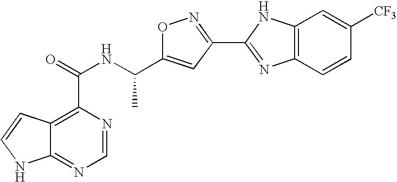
C12=NC=NC(C(=O)NC(C3=CC(C4=NC5=C(N4)C=C([CF3])C=C5)=NO3)C)=C1C=CN2
